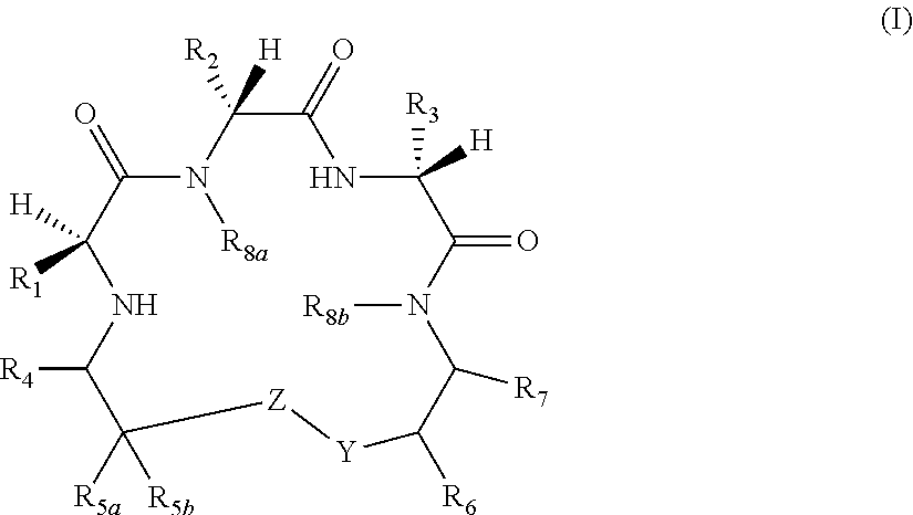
N1([R8a])C([R2])([H])C(=O)NC([H])([R3])C(=O)N([R8b])C([R7])C([R6])[Y][Z]C([R5a])([R5b])C([R4])NC([H])([R1])C1=O
